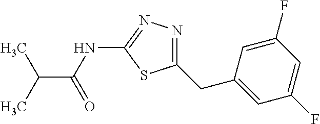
C1(CC2=CC(F)=CC(F)=C2)=NN=C(NC(C(C)C)=O)S1
